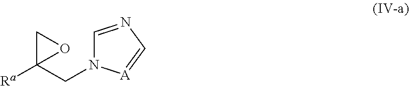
C1=NC=[A]N1CC1([Ra])OC1
